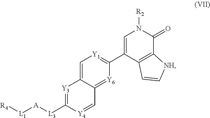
[R4][L1][A][L3]C1=[Y3]C2=C[Y1]=C(C3=CN([R2])C(=O)C4=C3C=C[NH]4)[Y6]=C2C=[Y4]1
